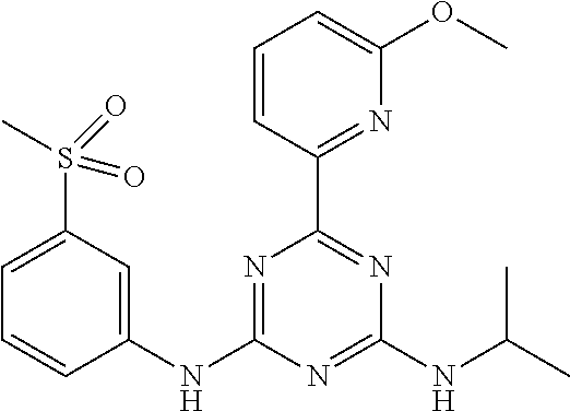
C1(S(C)(=O)=O)=CC=CC(NC2=NC(C3=NC(OC)=CC=C3)=NC(NC(C)C)=N2)=C1
